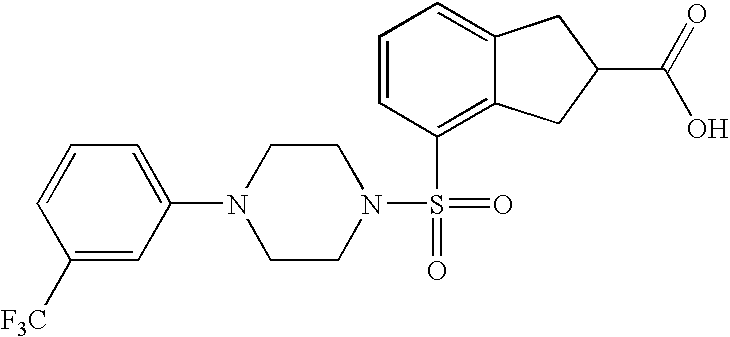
C1([F3C])=CC(N2CCN(S(=O)(=O)C3=C4C(=CC=C3)CC(C(O)=O)C4)CC2)=CC=C1
